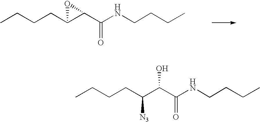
CCCCC1C(C(=O)NCCCC)O1.CCCCC(C(C(=O)NCCCC)O)[N3]
